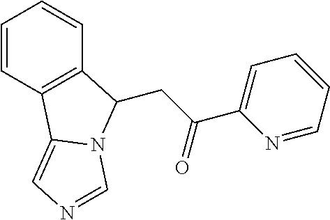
C1=CC2=C(C=C1)C(CC(=O)C1=CC=CC=N1)N1C2=CN=C1
